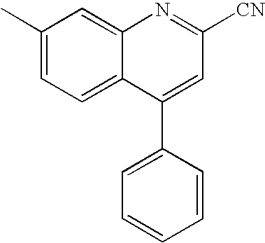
C1(C)=CC=C2C(=C1)N=C([CN])C=C2C1=CC=CC=C1
